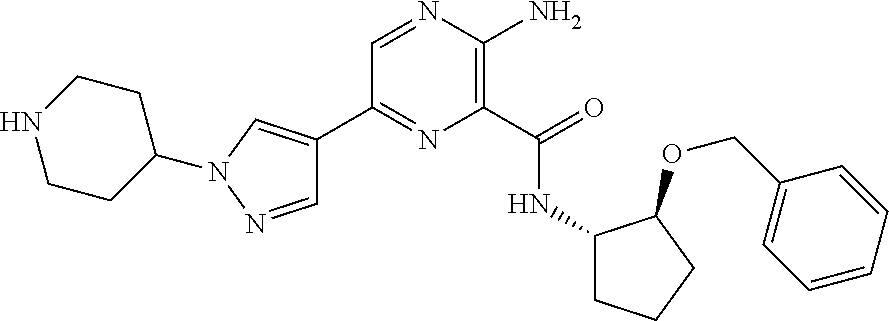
C1(C2=CN(C3CCNCC3)N=C2)=NC(C(=O)NC2CCCC2OCC2=CC=CC=C2)=C(N)N=C1
